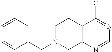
C1=CC=C(CN2CCC3=C(C2)N=CN=C3Cl)C=C1
